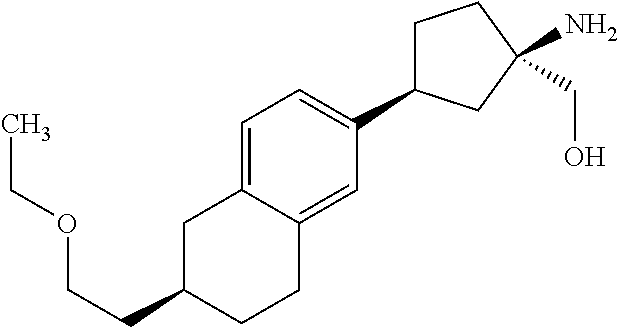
C(C1CCC2=CC(C3CCC(N)(CO)C3)=CC=C2C1)COCC
